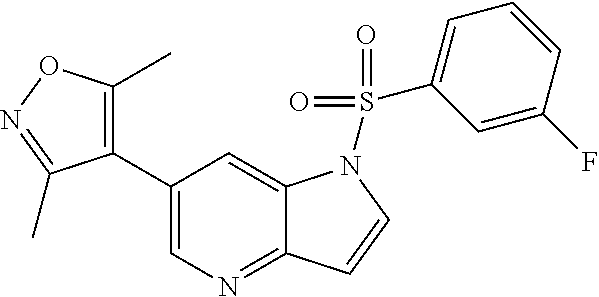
C1(C2=C(C)ON=C2C)=CN=C2C(=C1)N(S(=O)(=O)C1=CC=CC(F)=C1)C=C2
